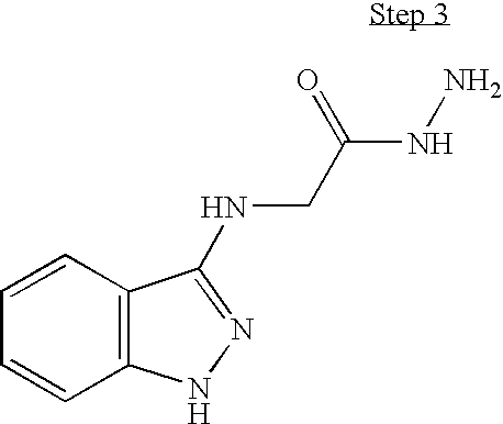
C1=CC2=C(C=C1)NN=C2NCC(NN)=O
